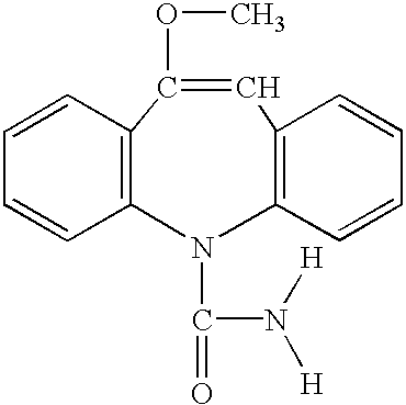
C1=CC2=C(C=C1)N(C(N([H])[H])=O)C1=C(C=C2OC)C=CC=C1
